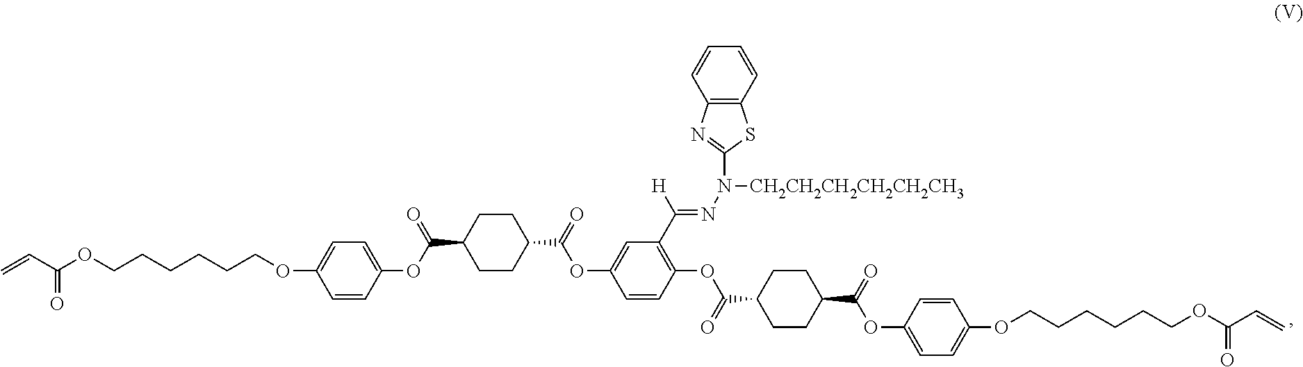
C1=CC(OC(C2CCC(C(OC3=CC(C([H])=NN([CH2CH2CH2CH2CH2CH3])C4=NC5=C(S4)C=CC=C5)=C(OC(C4CCC(C(OC5=CC=C(OCCCCCCOC(C=C)=O)C=C5)=O)CC4)=O)C=C3)=O)CC2)=O)=CC=C1OCCCCCCOC(C=C)=O
